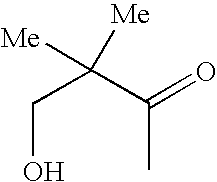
C(O)C([Me])([Me])C(C)=O
